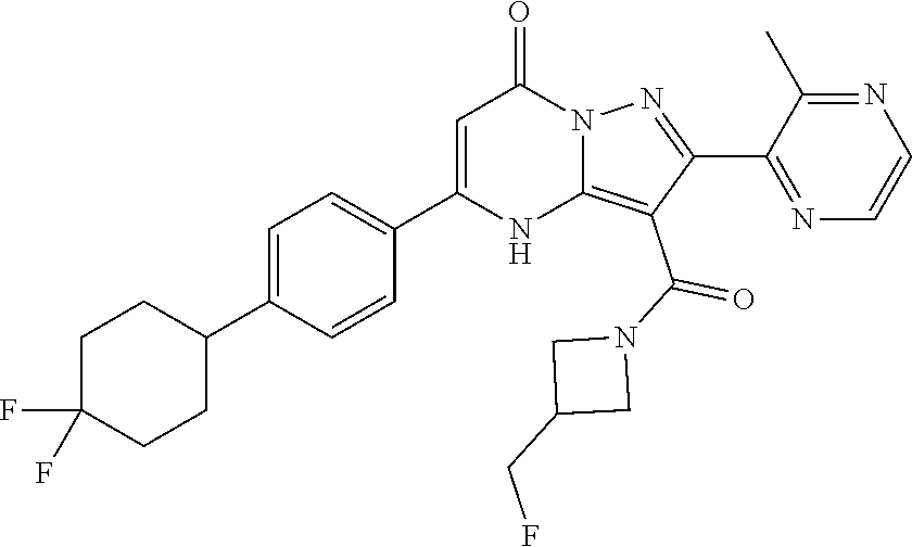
C1(C2=CC=C(C3CCC(F)(F)CC3)C=C2)=CC(=O)N2C(=C(C(N3CC(CF)C3)=O)C(C3=NC=CN=C3C)=N2)N1
